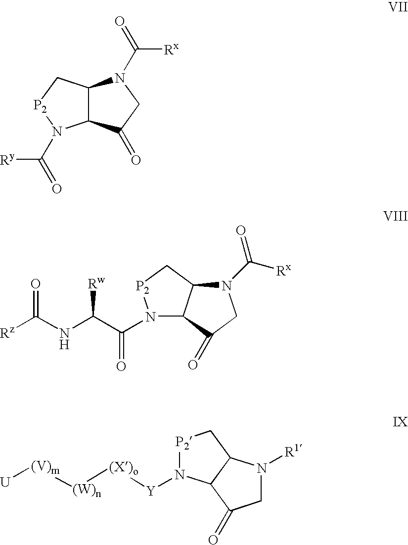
C12C(C[P2]N1C([Ry])=O)N(C(=O)[Rx])CC2=O.N1(C([Rx])=O)C2C(C(=O)C1)N(C(C(NC([Rz])=O)[Rw])=O)[P2]C2.C1N([R1])C2C(C1=O)N([Y][(X)o][(W)n][(V)m][U])[P2]C2
